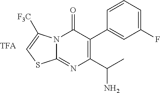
N12C(=NC(C(C)N)=C(C3=CC(F)=CC=C3)C1=O)SC=C2[F3C]
